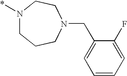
N1(*)CCCN(CC2=CC=CC=C2F)CC1
